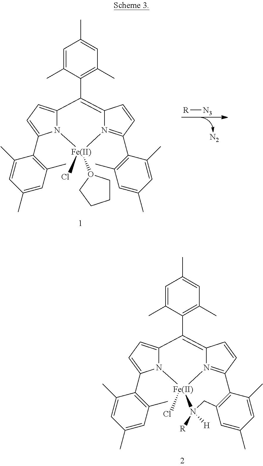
[R][N3].[N2].C1=C(C)C(C2=C3N(=C(C4=C(C)C=C(C)C=C4C)C=C3)[Fe](Cl)(O3CCCC3)N3C2=CC=C3C2=C(C)C=C(C)C=C2C)=C(C)C=C1C.C1=C(C)C(C2=C3N4=C(C=C3)C3=C(C=C(C)C=C3C)CN([R])([H])[Fe]4(Cl)N3C2=CC=C3C2=C(C)C=C(C)C=C2C)=C(C)C=C1C
